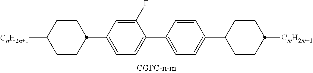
[CnH2n+1]C1CCC(C2=CC=C(C3=CC=C(C4CCC([CmH2m+1])CC4)C=C3)C(F)=C2)CC1
